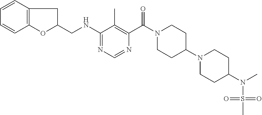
C1(NCC2CC3=C(O2)C=CC=C3)=NC=NC(C(N2CCC(N3CCC(N(S(=O)(=O)C)C)CC3)CC2)=O)=C1C
